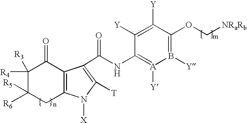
C12=C(C(C(=O)NC3=[A]([Y])B([Y])=C(OC[NRaRb])C([Y])=C3[Y])=C([T])N1[X])C(=O)C([R4])([R3])C([R6])([R5])C2
